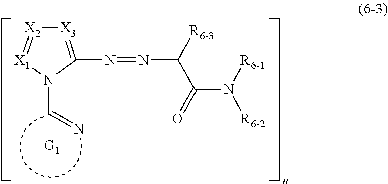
[X3]1=C(N=NC(C(=O)N([R6-2])[R6-1])[R6-3])N(C=N)[X1]=[X2]1
